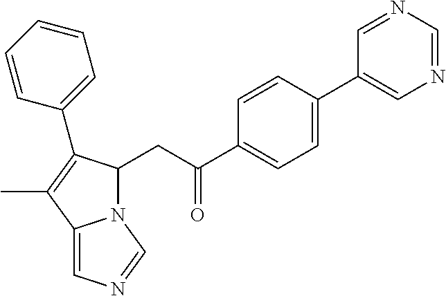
C1=CC(C2=CN=CN=C2)=CC=C1C(=O)CC1N2C(=CN=C2)C(C)=C1C1=CC=CC=C1
